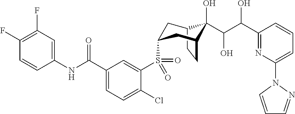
C12CCC(CC(S(C3=CC(C(NC4=CC(F)=C(F)C=C4)=O)=CC=C3Cl)(=O)=O)C1)C2(O)C(C(O)C1=NC(N2C=CC=N2)=CC=C1)O
